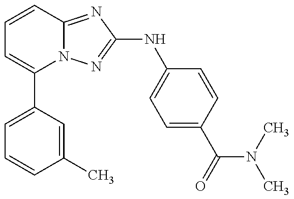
C1(C2=CC=CC(C)=C2)=CC=CC2=NC(NC3=CC=C(C(=O)N(C)C)C=C3)=NN12
